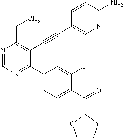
N1=CN=C(C2=CC=C(C(=O)N3CCCO3)C(F)=C2)C(C#CC2=CN=C(N)C=C2)=C1CC
